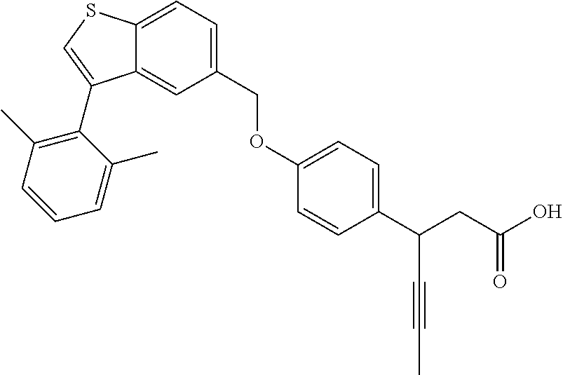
C12=CC=C(COC3=CC=C(C(CC(O)=O)C#CC)C=C3)C=C1C(C1=C(C)C=CC=C1C)=CS2
